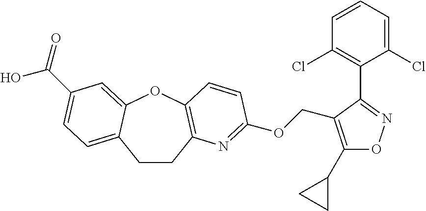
C1CC2=C(OC3=CC(C(O)=O)=CC=C13)C=CC(OCC1=C(C3CC3)ON=C1C1=C(Cl)C=CC=C1Cl)=N2
